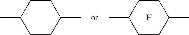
C1(C)CCC(C)CC1.[H].C1(C)CCC(C)CC1
